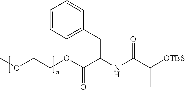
COCCOC(C(NC(C([OTBS])C)=O)CC1=CC=CC=C1)=O
